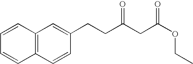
C12=C(C=CC(CCC(CC(OCC)=O)=O)=C1)C=CC=C2
